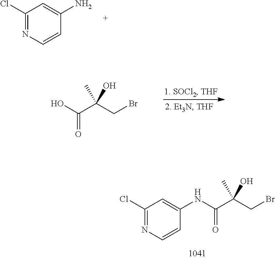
C1(Cl)=NC=CC(N)=C1.O=C(C(CBr)(C)O)O.O=C(C(CBr)(C)O)NC1=CC(Cl)=NC=C1
